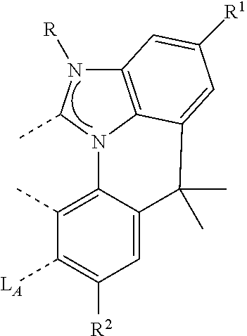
C12=C3N(C(C)N1[R])C1=C(C)C([LA])=C([R2])C=C1C(C)(C)C3=CC([R1])=C2
